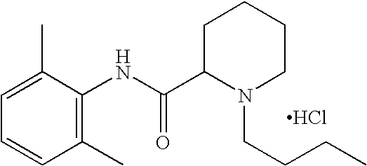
C1(C)=C(NC(C2N(CCCC)CCCC2)=O)C(C)=CC=C1.Cl
